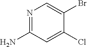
N1=C(N)C=C(Cl)C(Br)=C1
